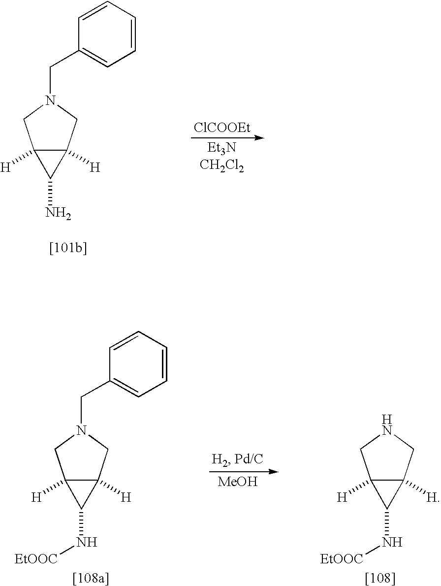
C12([H])C([H])(CN(CC3=CC=CC=C3)C1)C2N.[ClCOOEt].[MeOH].C12([H])C([H])(CN(CC3=CC=CC=C3)C1)C2N[EtOOC].C12([H])C([H])(CNC1)C2N[EtOOC]
